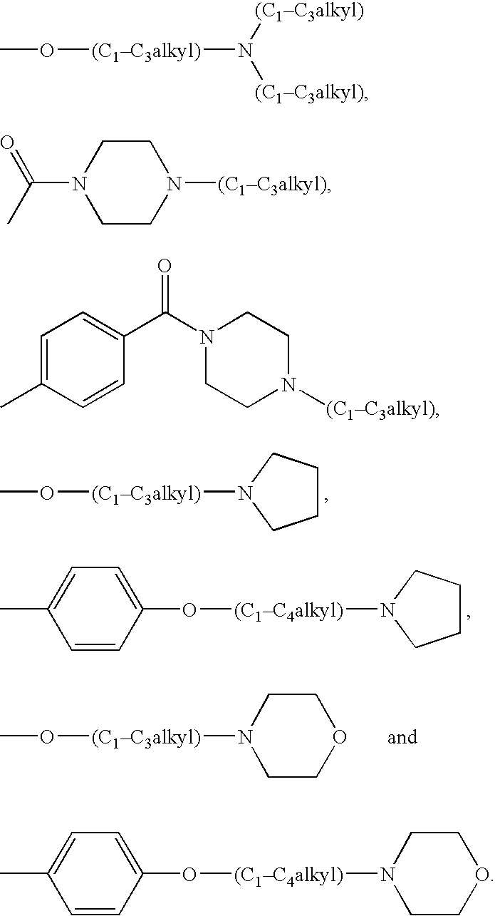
C1(C(N2CCN([(C1C3alkyl)])CC2)=O)=CC=C(C)C=C1.CO[(C1C3alkyl)]N1CCCC1.O([(C1C4alkyl)]N1CCCC1)C1=CC=C(C)C=C1.CO[(C1C3alkyl)]N1CCOCC1.O([(C1C4alkyl)]N1CCOCC1)C1=CC=C(C)C=C1.CO[(C1C3alkyl)]N([(C1C3alkyl)])[(C1C3alkyl)].O=C(C)N1CCN([(C1C3alkyl)])CC1
